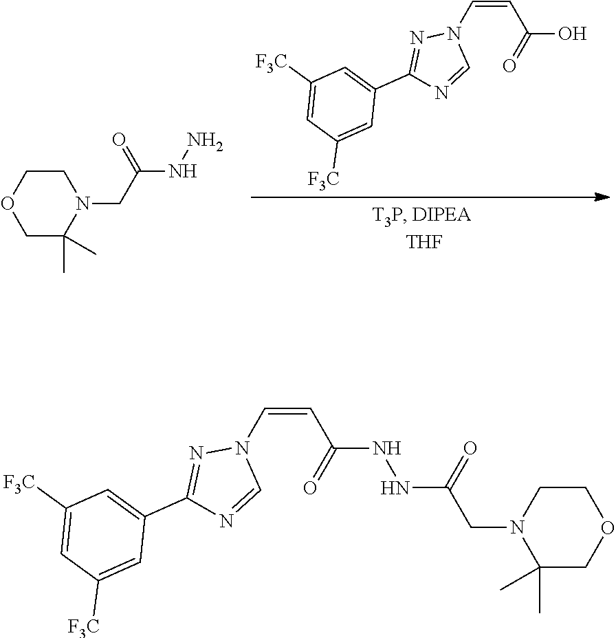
C1([F3C])=CC([F3C])=CC(C2=NN(C=CC(O)=O)C=N2)=C1.NNC(CN1CCOCC1(C)C)=O.C1([F3C])=CC([F3C])=CC(C2=NN(C=CC(NNC(CN3CCOCC3(C)C)=O)=O)C=N2)=C1
